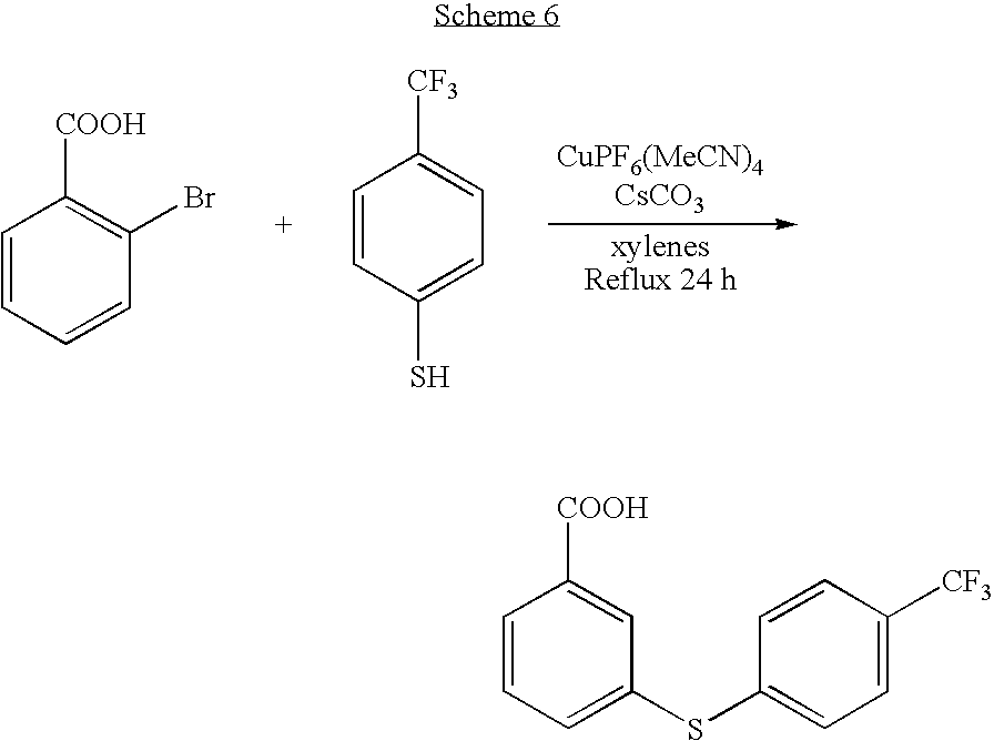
C1=CC=CC(Br)=C1[COOH].C1=CC(S)=CC=C1[CF3].C1=CC=C(SC2=CC=C([CF3])C=C2)C=C1[COOH]
